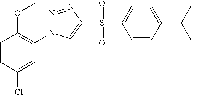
N1=NC(S(C2=CC=C(C(C)(C)C)C=C2)(=O)=O)=CN1C1=C(OC)C=CC(Cl)=C1
